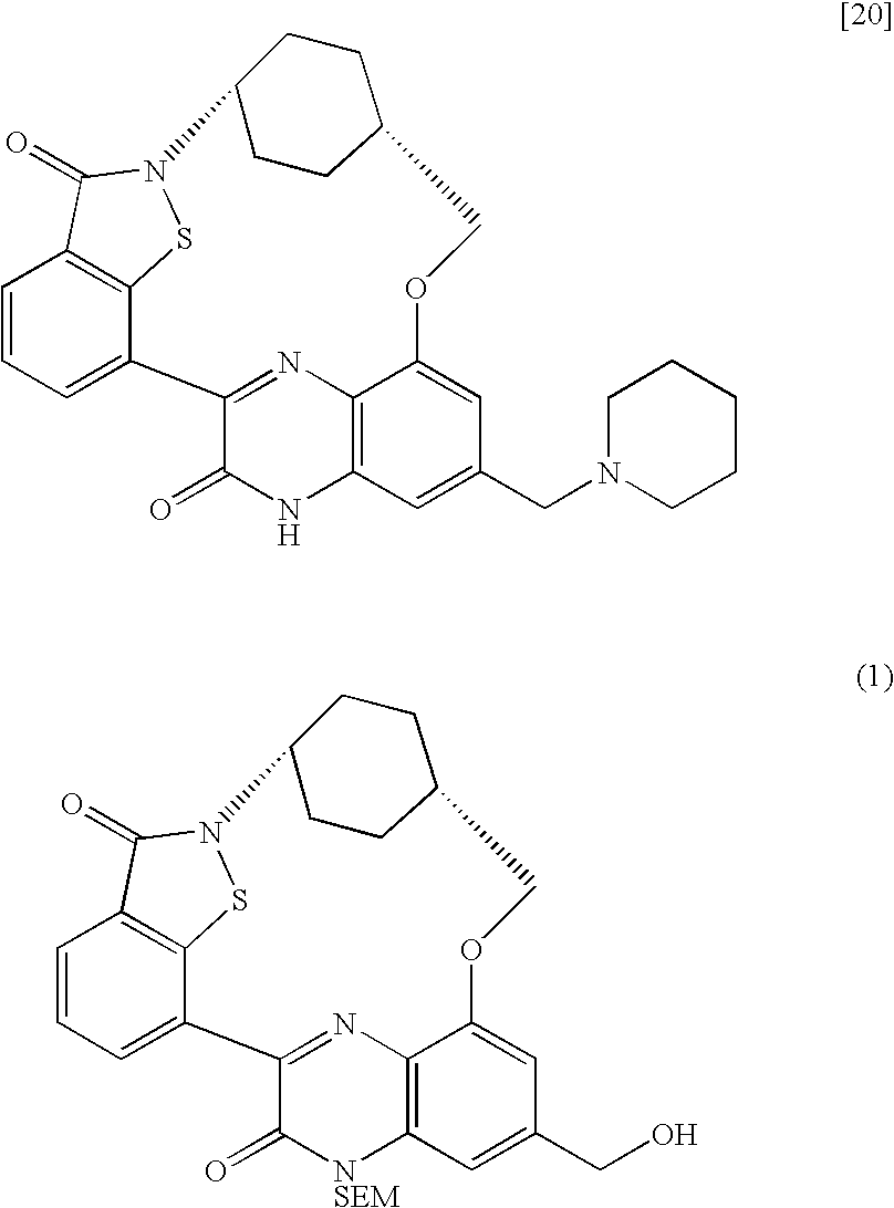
C1=CC=C2C3=C1C(=O)N(S3)C1CCC(CC1)COC1=CC(CO)=CC3=C1N=C2C(=O)[NSEM]3.C1=CC=C2C3=C1C(=O)N(S3)C1CCC(CC1)COC1=CC(CN3CCCCC3)=CC3=C1N=C2C(=O)N3
